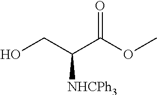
OCC(C(OC)=O)[NHCPh3]
